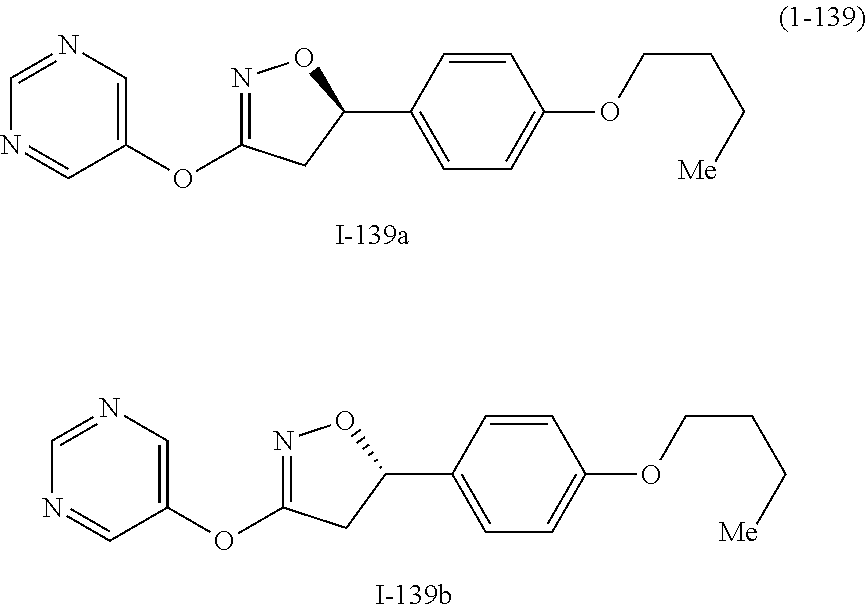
N1=CC(OC2=NOC(C3=CC=C(OCCC[Me])C=C3)C2)=CN=C1.N1=CC(OC2=NOC(C3=CC=C(OCCC[Me])C=C3)C2)=CN=C1
